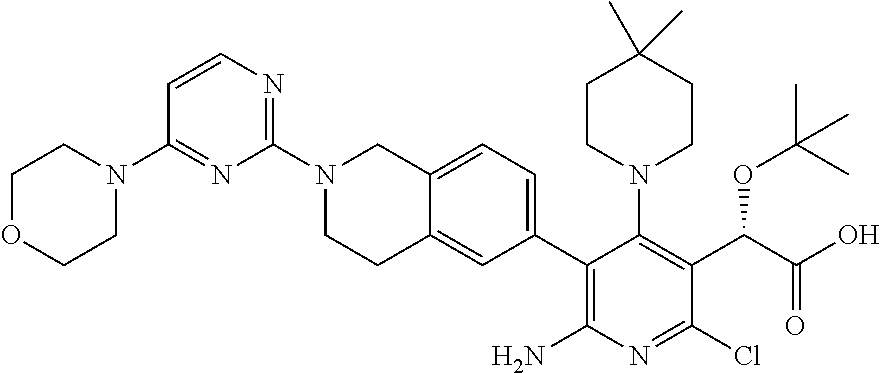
C1OCCN(C2=NC(N3CCC4=CC(C5=C(N)N=C(Cl)C(C(C(O)=O)OC(C)(C)C)=C5N5CCC(C)(C)CC5)=CC=C4C3)=NC=C2)C1
